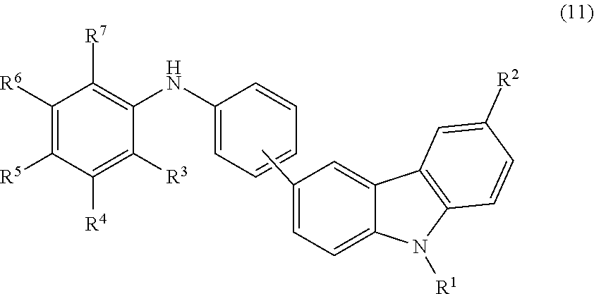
C12=C(N([R1])C3=CC=C(C)C=C13)C=CC([R2])=C2.C1(NC2=C([R7])C([R6])=C([R5])C([R4])=C2[R3])=CC=CC=C1
